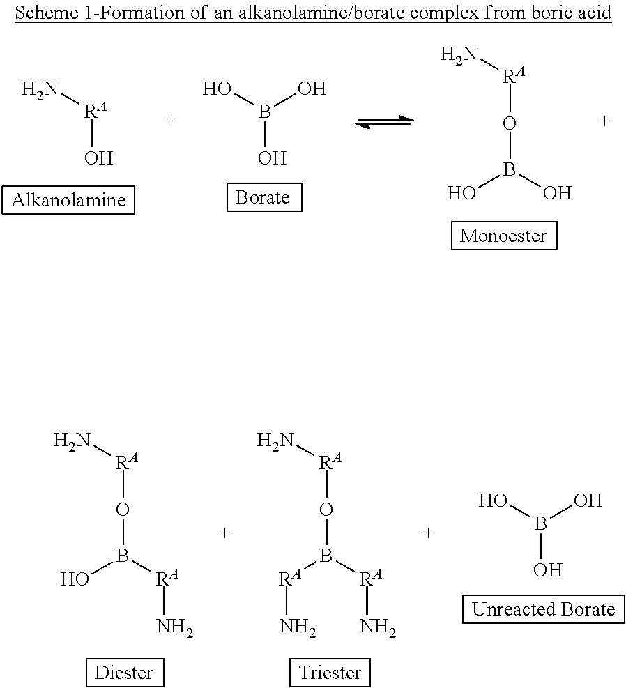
[RA](O)N.B(O)(O)O.[RA](OB(O)O)N.[RA](OB(O)[RA]N)N.[RA](OB([RA]N)[RA]N)N.B(O)(O)O
